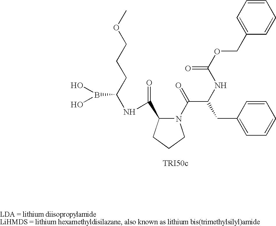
N1(C(C(CC2=CC=CC=C2)NC(=O)OCC2=CC=CC=C2)=O)C(C(NC(CCCOC)B(O)O)=O)CCC1
